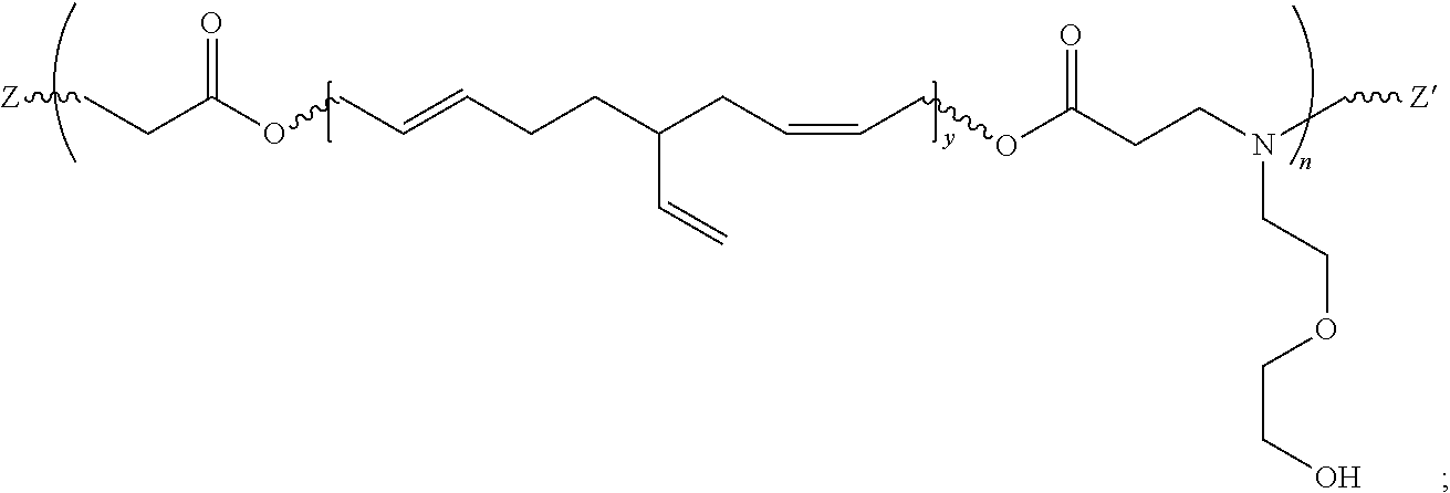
[Z]CCC(OCC=CCCC(CC=CCOC(CCN(C[Z])CCOCCO)=O)C=C)=O
